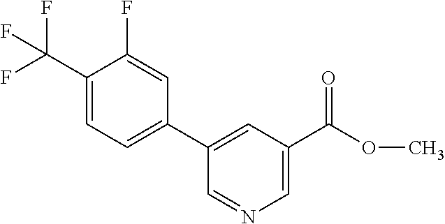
C1(C(F)(F)F)=CC=C(C2=CC(C(OC)=O)=CN=C2)C=C1F
